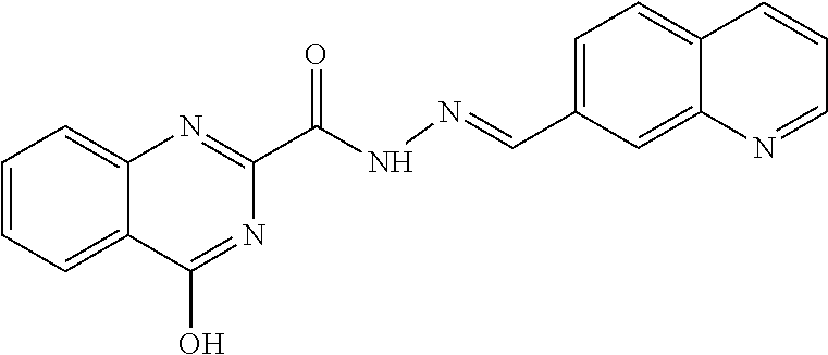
C(NN=CC1=CC=C2C(=C1)N=CC=C2)(=O)C1=NC2=CC=CC=C2C(O)=N1
